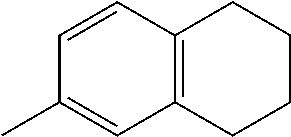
C12=C(CCCC1)C=C(C)C=C2
